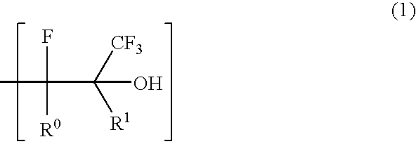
CC(F)([R0])C([R1])([CF3])O
